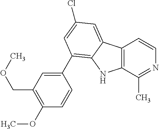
C12=C(C(C)=NC=C1)NC1=C(C3=CC(COC)=C(OC)C=C3)C=C(Cl)C=C21
